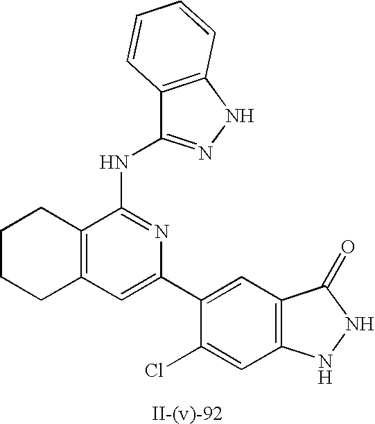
C12=C(NN=C1NC1=NC(C3=CC4=C(C=C3Cl)NNC4=O)=CC3=C1CCCC3)C=CC=C2
